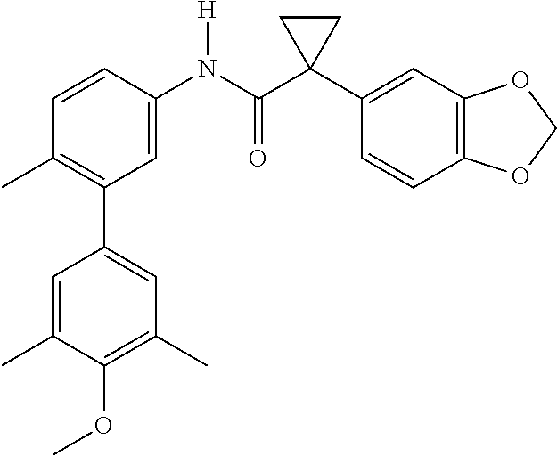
CC1=C(C2=CC(C)=C(OC)C(C)=C2)C=C(N(C(C2(C3=CC4=C(C=C3)OCO4)CC2)=O)[H])C=C1
